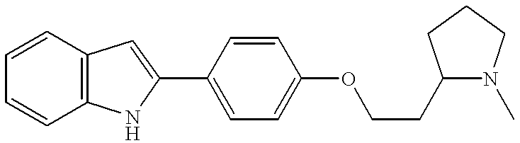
C1=CC2=C(C=C1)NC(C1=CC=C(OCCC3N(C)CCC3)C=C1)=C2
